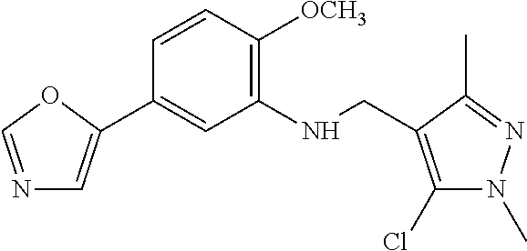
C1=CC([OCH3])=C(NCC2=C(Cl)N(C)N=C2C)C=C1C1=CN=CO1
